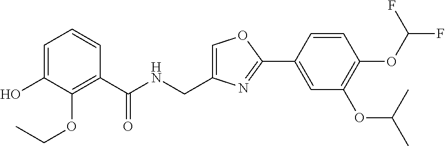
C1=C(O)C(OCC)=C(C(NCC2=COC(C3=CC(OC(C)C)=C(OC(F)F)C=C3)=N2)=O)C=C1
